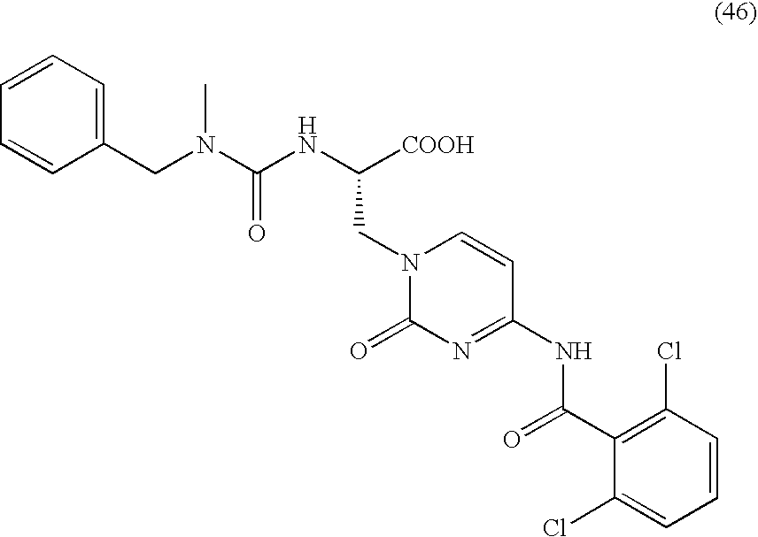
C1(CN(C(NC([COOH])CN2C(=O)N=C(NC(C3=C(Cl)C=CC=C3Cl)=O)C=C2)=O)C)=CC=CC=C1
